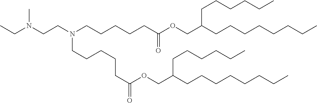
CCN(CCN(CCCCCC(OCC(CCCCCCCC)CCCCCC)=O)CCCCCC(OCC(CCCCCC)CCCCCCCC)=O)C
